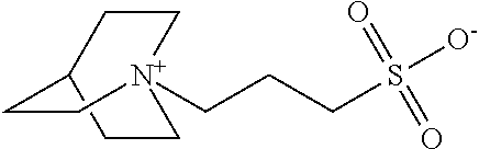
[N+]12(CCCS([O-])(=O)=O)CCC(CC1)CC2
